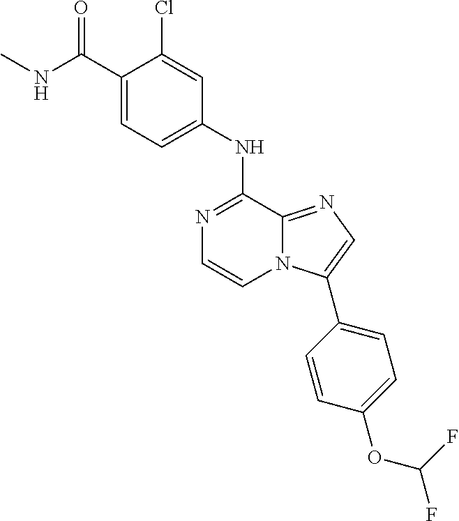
N(C(C1=CC=C(NC2=NC=CN3C2=NC=C3C2=CC=C(OC(F)F)C=C2)C=C1Cl)=O)C
